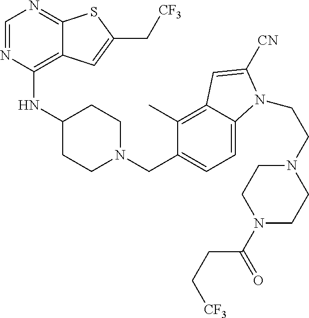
C1=NC(NC2CCN(CC3=CC=C4C(=C3C)C=C([CN])N4CCN3CCN(C(=O)CC[CF3])CC3)CC2)=C2C(=N1)SC(C[CF3])=C2
